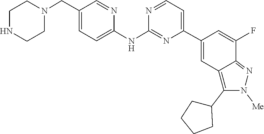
C1CNCCN1CC1=CC=C(NC2=NC(C3=CC4=C(C5CCCC5)N([Me])N=C4C(F)=C3)=CC=N2)N=C1
